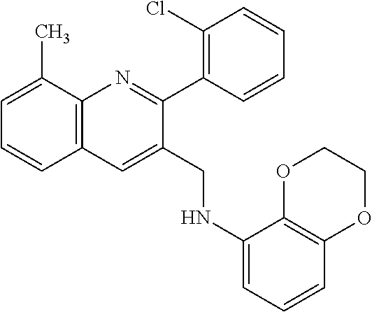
C1=C(C)C2=C(C=C1)C=C(CNC1=CC=CC3=C1OCCO3)C(C1=C(Cl)C=CC=C1)=N2
